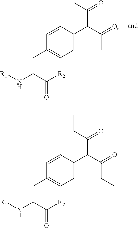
C1(C(C(=O)C)C(C)=O)=CC=C(CC(C([R2])=O)N[R1])C=C1.C1(C(C(=O)CC)C(CC)=O)=CC=C(CC(C([R2])=O)N[R1])C=C1
